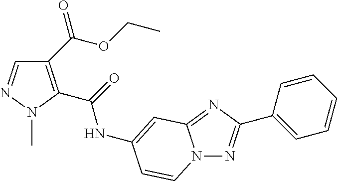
C1(C(OCC)=O)=C(C(=O)NC2=CC3=NC(C4=CC=CC=C4)=NN3C=C2)N(C)N=C1
